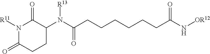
N1([R11])C(=O)CCC(N(C(CCCCCCC(N[OR12])=O)=O)[R13])C1=O
